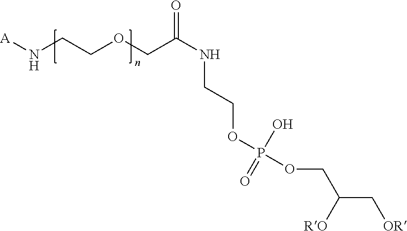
N(CCOCC(NCCOP(OCC(C[OR])[RO])(O)=O)=O)[A]
